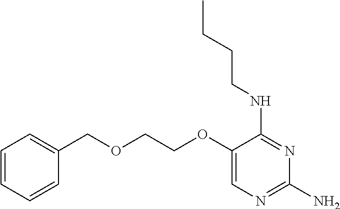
C1(OCCOCC2=CC=CC=C2)=CN=C(N)N=C1NCCCC
